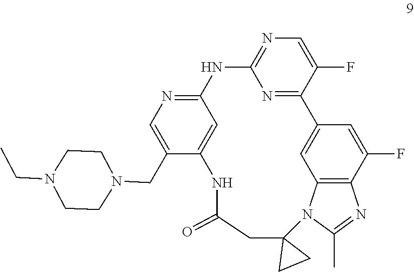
N1=C2C(F)=CN=C1NC1=NC=C(CN3CCN(CC)CC3)C(=C1)NC(=O)CC1(N3C4=C(C(F)=CC2=C4)N=C3C)CC1
